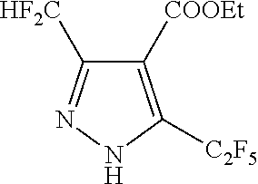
C1([COOEt])=C([C2F5])NN=C1[HF2C]
